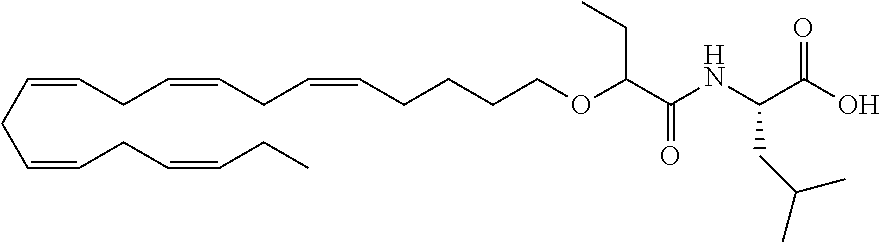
C(=CCC=CCC=CCCCCOC(C(NC(C(O)=O)CC(C)C)=O)CC)CC=CCC=CCC
